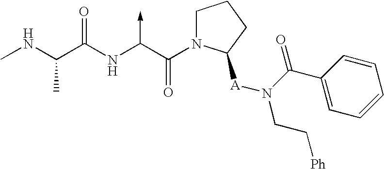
C(NC)(C(NC(C(N1CCCC1[A]N(CC[Ph])C(C1=CC=CC=C1)=O)=O)->C)=O)C
